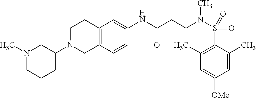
C1(NC(=O)CCN(C)S(=O)(=O)C2=C(C)C=C([OMe])C=C2C)=CC2=C(C=C1)CN(C1CN(C)CCC1)CC2
